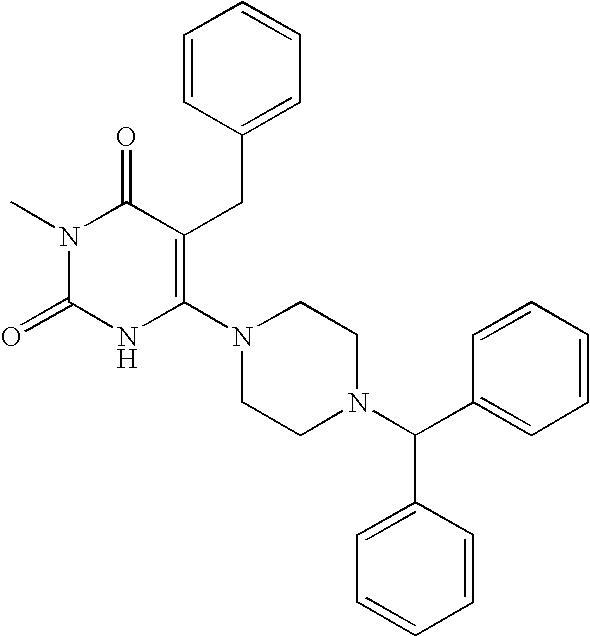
N1(C)C(=O)NC(N2CCN(C(C3=CC=CC=C3)C3=CC=CC=C3)CC2)=C(CC2=CC=CC=C2)C1=O
